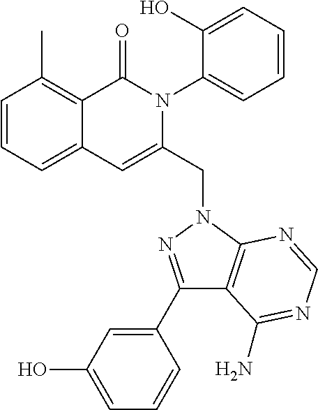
C1=CC=C2C(=C1C)C(=O)N(C1=CC=CC=C1O)C(CN1C3=C(C(C4=CC(O)=CC=C4)=N1)C(N)=NC=N3)=C2
